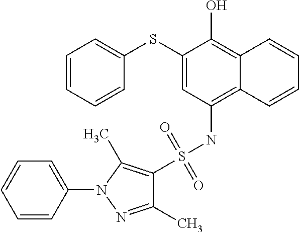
C1=CC=CC(SC2=CC(NS(=O)(=O)C3=C(C)N(C4=CC=CC=C4)N=C3C)=C3C(=C2O)C=CC=C3)=C1
